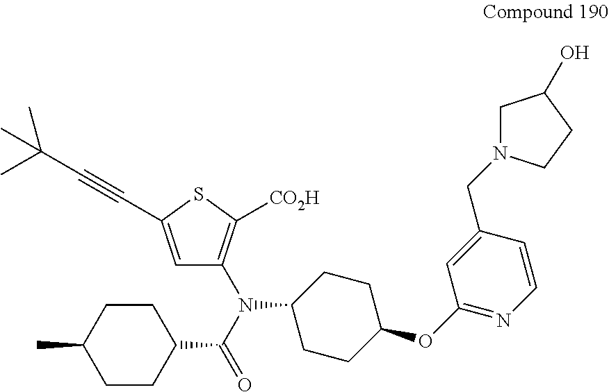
C1CC(C(N(C2=C([CO2H])SC(C#CC(C)(C)C)=C2)C2CCC(OC3=NC=CC(CN4CC(O)CC4)=C3)CC2)=O)CCC1C
